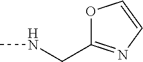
N(C)CC1=NC=CO1
